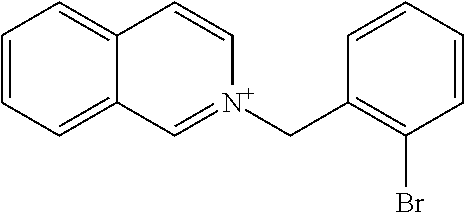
C1=CC=C2C(=C1)C=C[N+](CC1=C(Br)C=CC=C1)=C2
